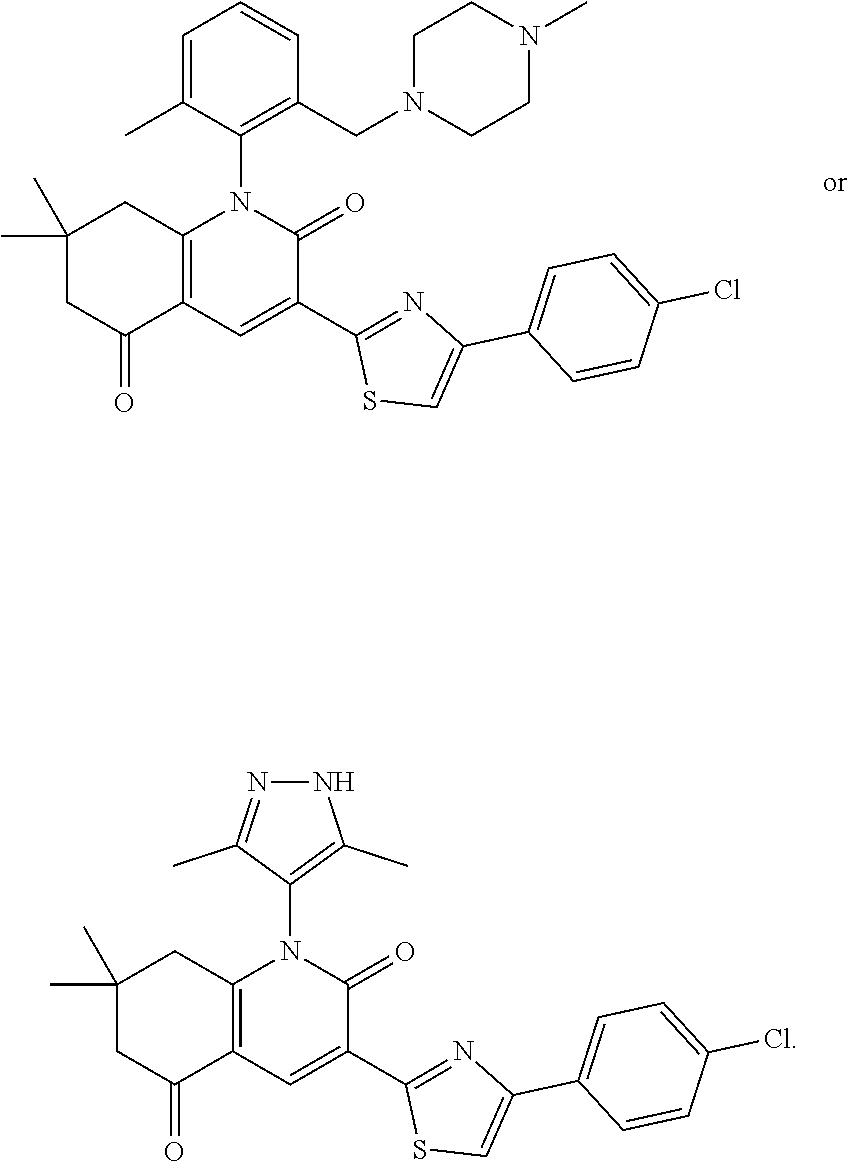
C1=C(C)C(N2C3=C(C=C(C4=NC(C5=CC=C(Cl)C=C5)=CS4)C2=O)C(=O)CC(C)(C)C3)=C(CN2CCN(C)CC2)C=C1.C1(N2C3=C(C=C(C4=NC(C5=CC=C(Cl)C=C5)=CS4)C2=O)C(=O)CC(C)(C)C3)=C(C)NN=C1C
